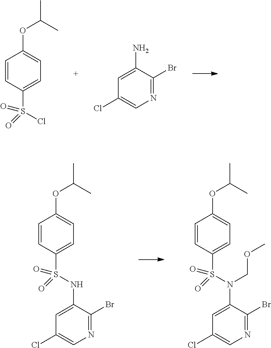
C1=C(N)C(Br)=NC=C1Cl.C1=CC(S(Cl)(=O)=O)=CC=C1OC(C)C.C1=CC(S(NC2=CC(Cl)=CN=C2Br)(=O)=O)=CC=C1OC(C)C.C1=CC(S(N(C2=CC(Cl)=CN=C2Br)COC)(=O)=O)=CC=C1OC(C)C
